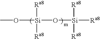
O([Si]([Ra8])([Ra8])O[Si]([Ra8])([Ra8])[Ra8])C
